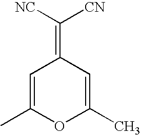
C1=C(C)OC(C)=CC1=C([NC])[CN]
